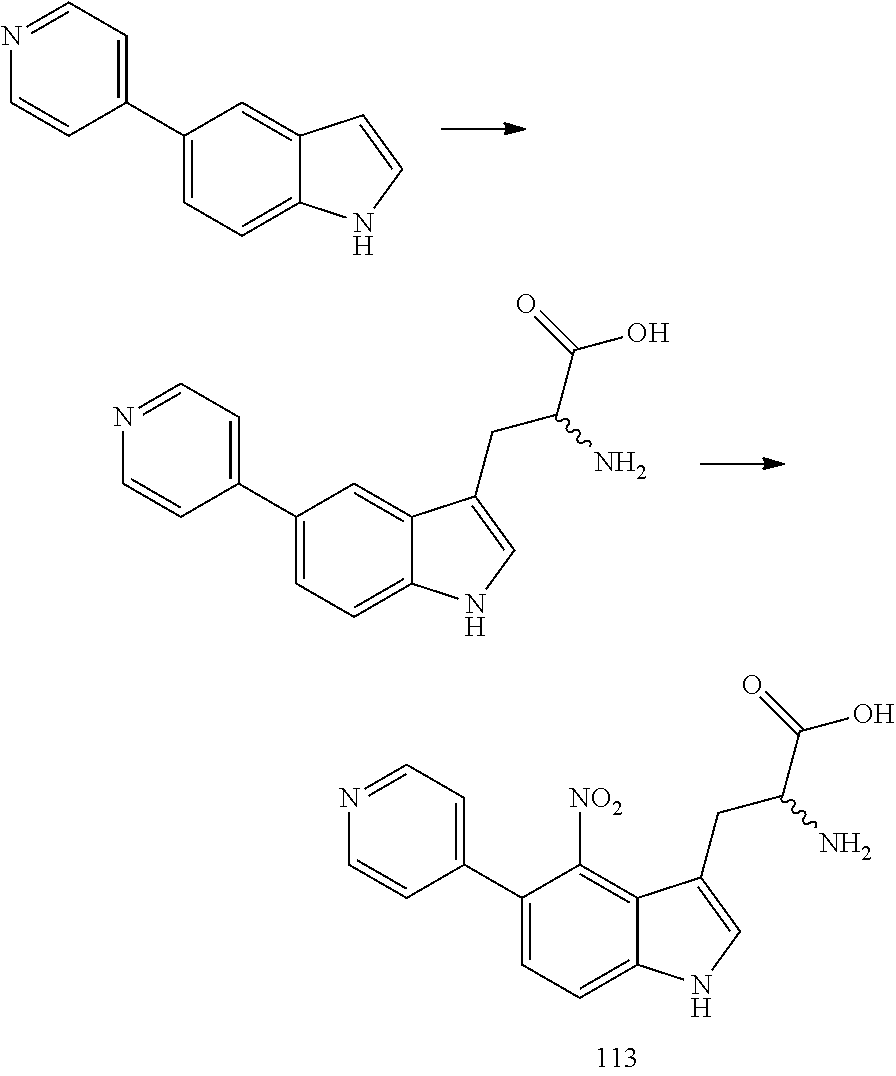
C1(C2=CC=NC=C2)=CC=C2C(=C1[NO2])C(CC(C(=O)O)N)=CN2.C1(C2=CC=NC=C2)=CC=C2C(=C1)C=CN2.C1(C2=CC=NC=C2)=CC=C2C(=C1)C(CC(C(=O)O)N)=CN2
